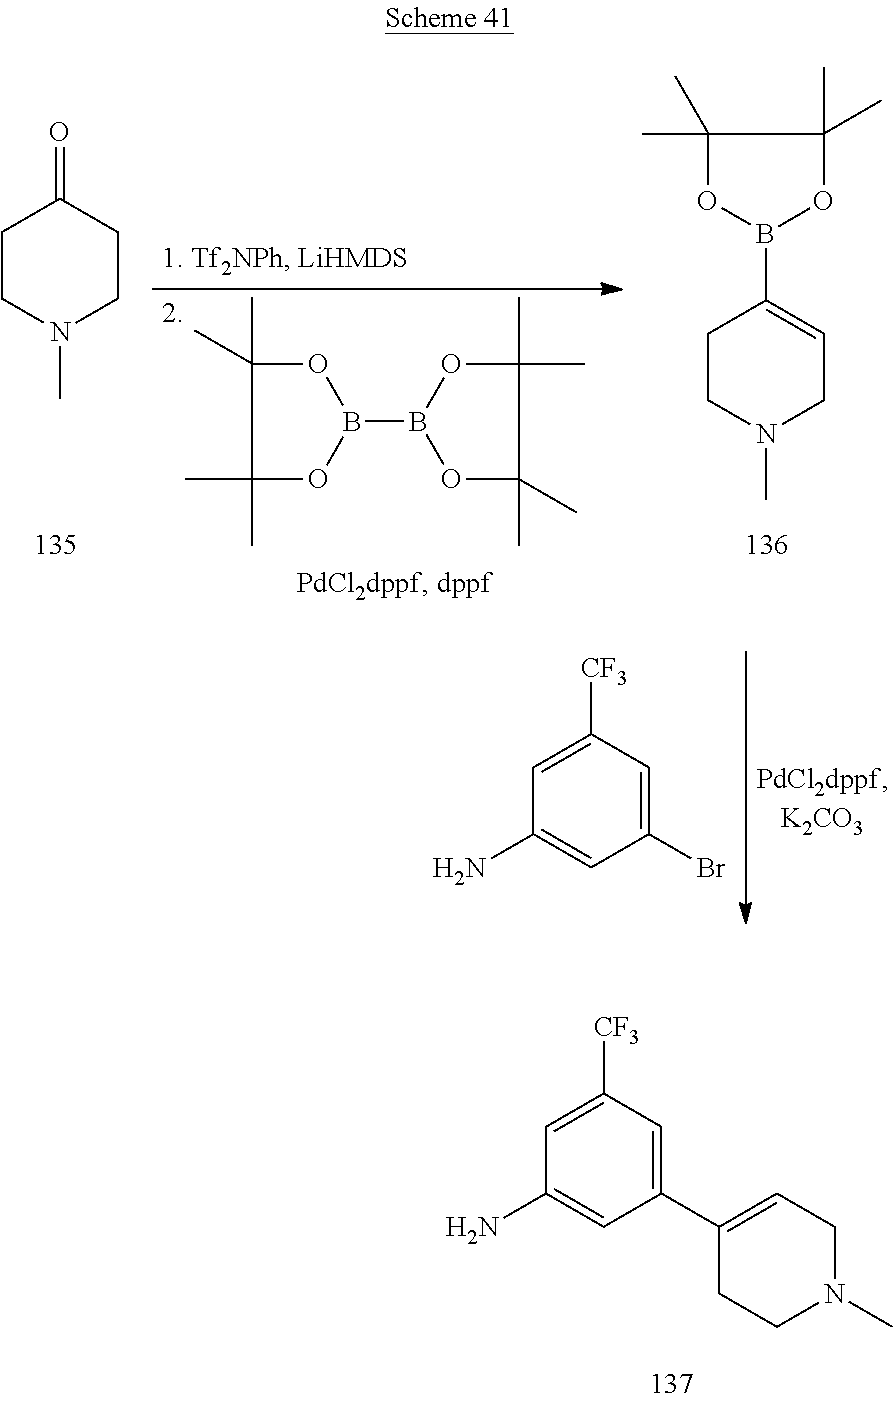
C1CN(C)CCC1=O.B1(B2OC(C)(C)C(C)(C)O2)OC(C)(C)C(C)(C)O1.C1CN(C)CC=C1B1OC(C)(C)C(C)(C)O1.C1([CF3])=CC(N)=CC(Br)=C1.C1([CF3])=CC(N)=CC(C2=CCN(C)CC2)=C1
